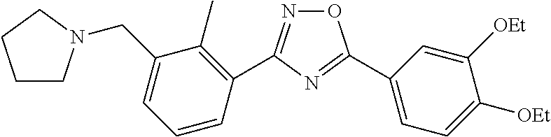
N1=C(C2=C(C)C(CN3CCCC3)=CC=C2)N=C(C2=CC=C([OEt])C([OEt])=C2)O1
